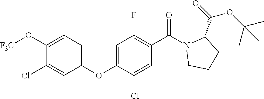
C1(OC2=CC(F)=C(C(=O)N3CCCC3C(=O)OC(C)(C)C)C=C2Cl)=CC=C(O[F3C])C(Cl)=C1
